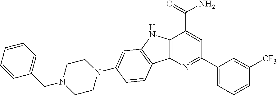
C12=C(N=C(C3=CC=CC([CF3])=C3)C=C1C(N)=O)C1=C(N2)C=C(N2CCN(CC3=CC=CC=C3)CC2)C=C1
